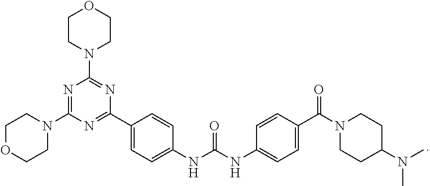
N1=C(N2CCOCC2)N=C(C2=CC=C(NC(NC3=CC=C(C(N4CCC(N(C)C)CC4)=O)C=C3)=O)C=C2)N=C1N1CCOCC1
